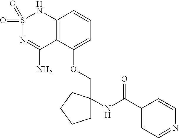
S1(=O)(=O)N=C(N)C2=C(N1)C=CC=C2OCC1(NC(C2=CC=NC=C2)=O)CCCC1
